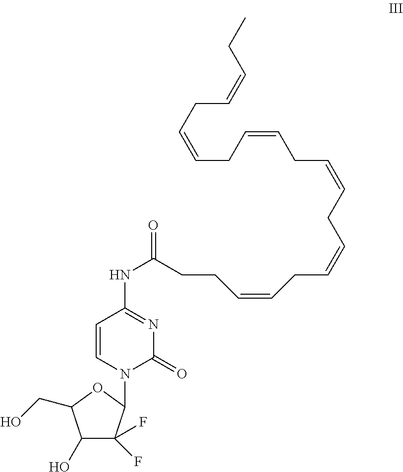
C1(O)C(F)(F)C(N2C(=O)N=C(NC(=O)CCC=CCC=CCC=CCC=CCC=CCC=CCC)C=C2)OC1CO
